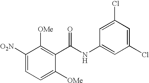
C1([O2N])=CC=C([OMe])C(C(NC2=CC(Cl)=CC(Cl)=C2)=O)=C1[OMe]
